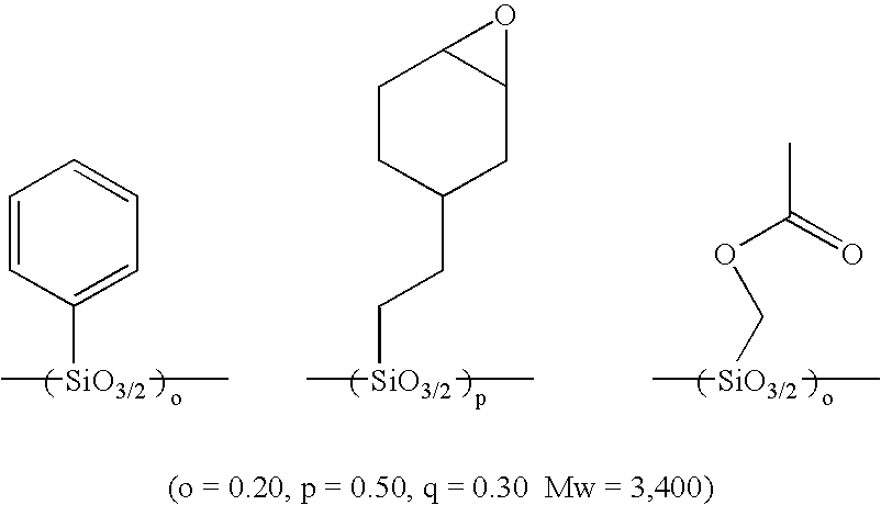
C1=CC([SiO3/2](C)C)=CC=C1.[SiO3/2](C)(C)CCC1CC2C(CC1)O2.[SiO3/2](C)(C)COC(C)=O
